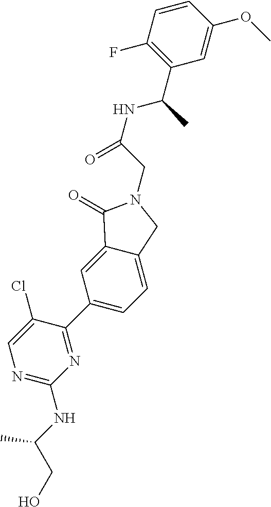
C(N1C(=O)C2=CC(C3=NC(NC(CO)C)=NC=C3Cl)=CC=C2C1)C(=O)NC(C)C1=C(F)C=CC(OC)=C1
